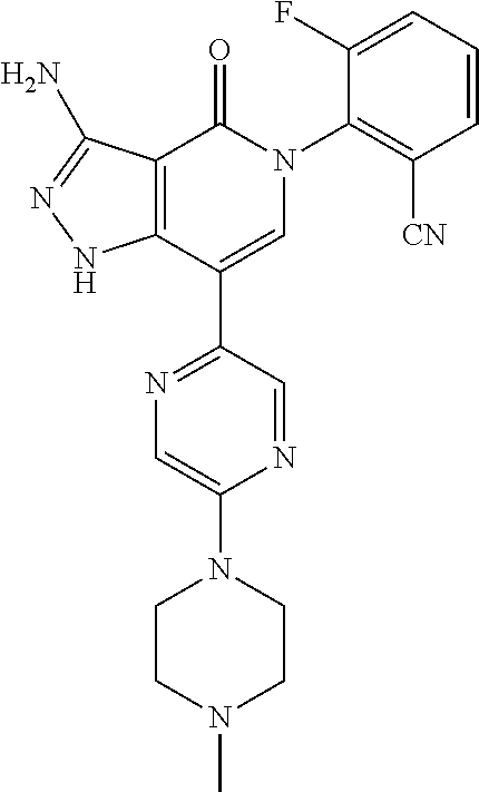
C12=C(C(C3=NC=C(N4CCN(C)CC4)N=C3)=CN(C3=C([CN])C=CC=C3F)C1=O)NN=C2N
